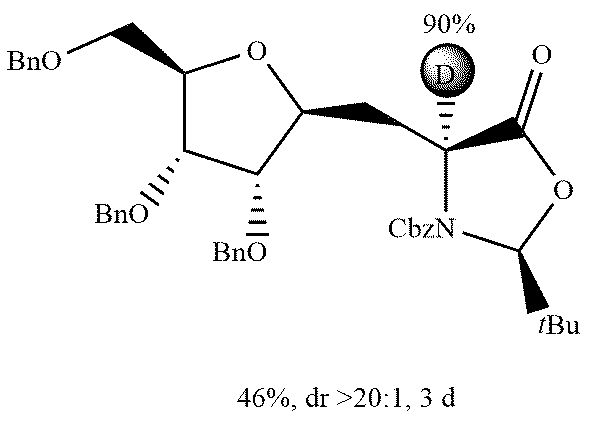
C1([D])(CC2OC(C[BnO])C([BnO])C2[BnO])[CbzN]C([tBu])OC1=O
